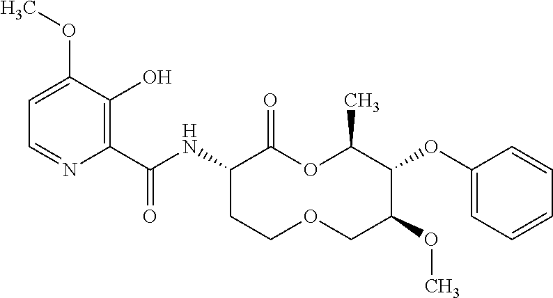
C1(C(NC2C(=O)OC(C)C(OC3=CC=CC=C3)C(OC)COCC2)=O)=C(O)C(OC)=CC=N1
